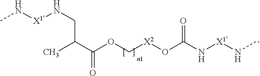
O(C[X2]OC(N[X1]NC)=O)C(C(C)CN[X1]NC)=O
